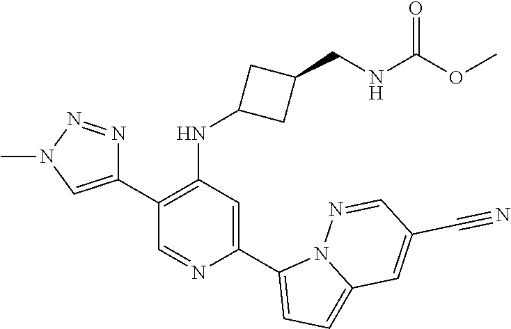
C1(C2=CN(C)N=N2)=C(NC2CC(CNC(OC)=O)C2)C=C(C2=CC=C3N2N=CC(C#N)=C3)N=C1
